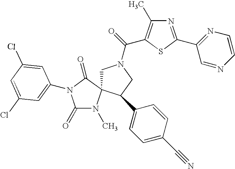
ClC1=CC(N2C(=O)N(C)C3(CN(C(=O)C4=C(C)N=C(C5=NC=CN=C5)S4)CC3C3=CC=C(C#N)C=C3)C2=O)=CC(Cl)=C1
